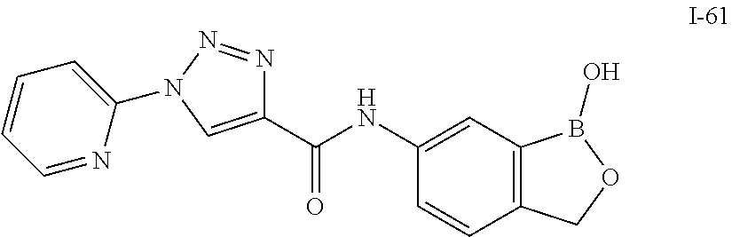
C1(C(NC2=CC3=C(C=C2)COB3O)=O)=CN(C2=CC=CC=N2)N=N1
